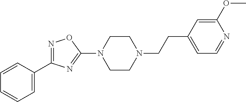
N1=C(C2=CC=CC=C2)N=C(N2CCN(CCC3=CC=NC(OC)=C3)CC2)O1
